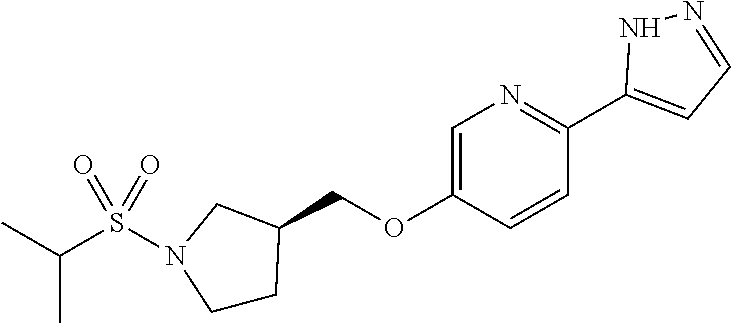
N1=C(C2=CC=NN2)C=CC(OCC2CCN(S(C(C)C)(=O)=O)C2)=C1
